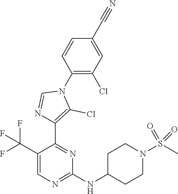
C1(C(F)(F)F)=CN=C(NC2CCN(S(C)(=O)=O)CC2)N=C1C1=C(Cl)N(C2=C(Cl)C=C(C#N)C=C2)C=N1
